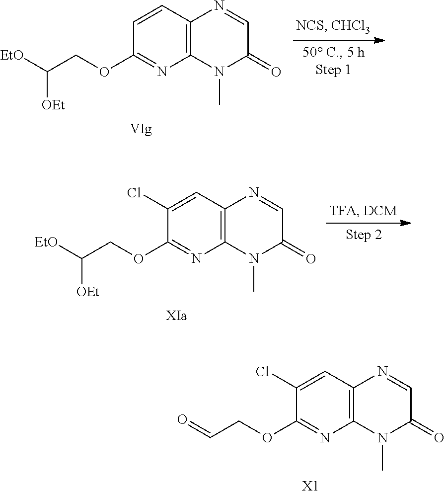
C12=C(C=CC(OCC([EtO])[OEt])=N1)N=CC(=O)N2C.C12=C(C=C(Cl)C(OCC([EtO])[OEt])=N1)N=CC(=O)N2C.C12=C(C=C(Cl)C(OCC=O)=N1)N=CC(=O)N2C.[X1]
